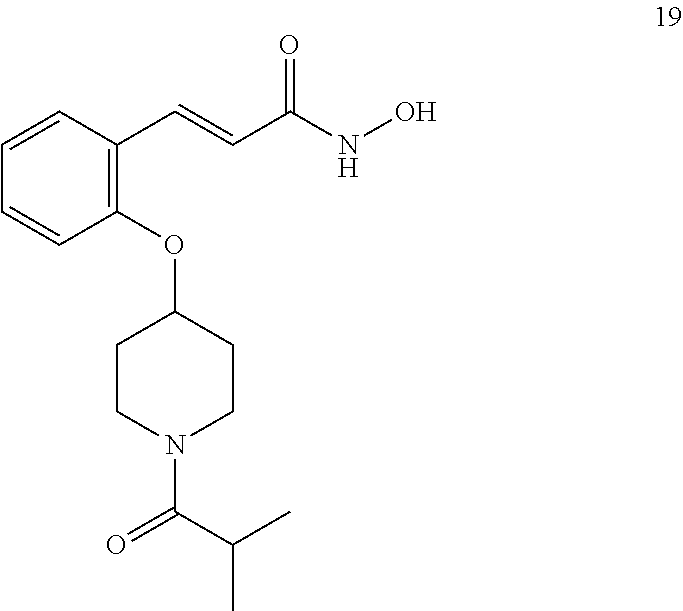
C1(OC2CCN(C(C(C)C)=O)CC2)=C(C=CC(NO)=O)C=CC=C1
